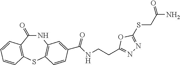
N1C(=O)C2=C(SC3=C1C=C(C(NCCC1=NN=C(SCC(N)=O)O1)=O)C=C3)C=CC=C2
